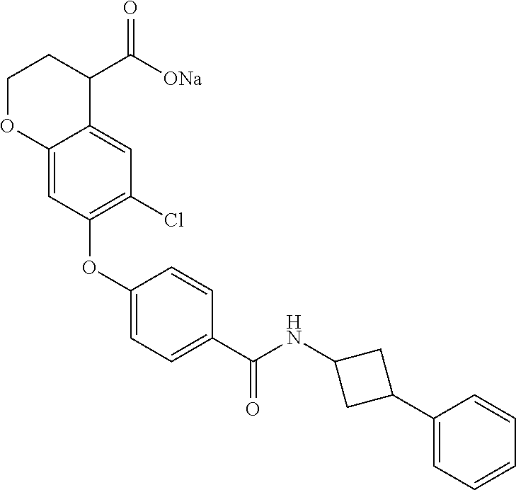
C1(OC2=C(Cl)C=C3C(=C2)OCCC3C([ONa])=O)=CC=C(C(NC2CC(C3=CC=CC=C3)C2)=O)C=C1
